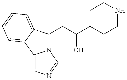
N12C(CC(C3CCNCC3)O)C3=CC=CC=C3C1=CN=C2
